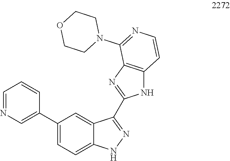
C1(C2=CN=CC=C2)=CC=C2C(=C1)C(C1=NC3=C(N1)C=CN=C3N1CCOCC1)=NN2
